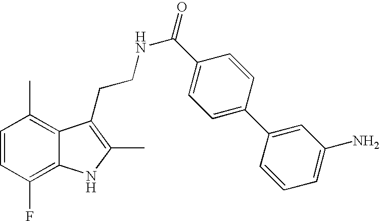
C1=CC(F)=C2C(=C1C)C(CCNC(=O)C1=CC=C(C3=CC(N)=CC=C3)C=C1)=C(C)N2
